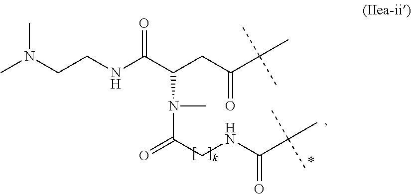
CN(CCNC(C(CC(C(C)(C)C)=O)N(C)C(CNC(C(C)(C)C)=O)=O)=O)C
